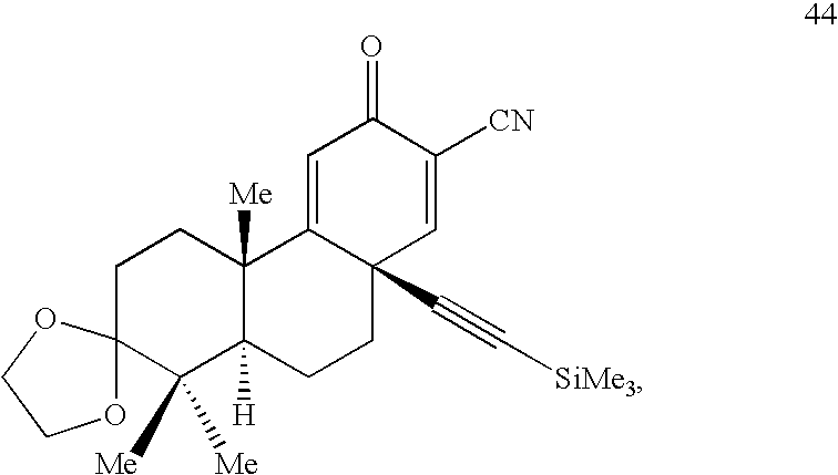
C1C2(C([Me])([Me])C3([H])C([Me])(C1)C1=CC(=O)C([CN])=CC1(C#C[SiMe3])CC3)OCCO2
